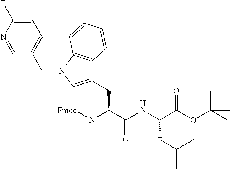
N(C(C(NC(C(OC(C)(C)C)=O)CC(C)C)=O)CC1=CN(CC2=CC=C(F)N=C2)C2=C1C=CC=C2)([Fmoc])C
